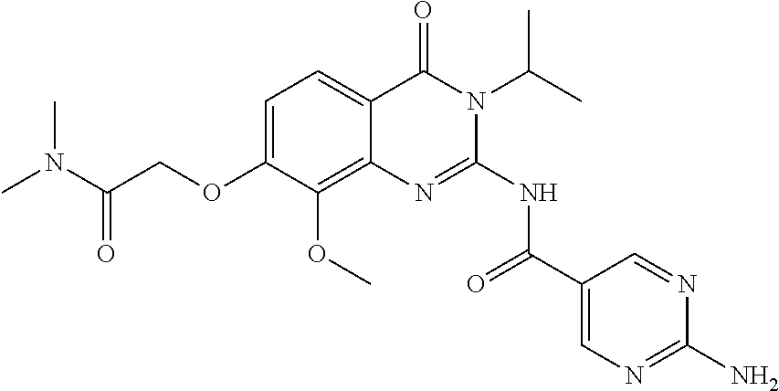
C1=C(OCC(N(C)C)=O)C(OC)=C2C(=C1)C(=O)N(C(C)C)C(NC(C1=CN=C(N)N=C1)=O)=N2
